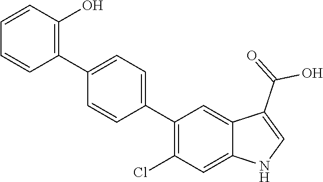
C1=CC(C2=CC=C(C3=C(Cl)C=C4C(=C3)C(C(=O)O)=CN4)C=C2)=C(O)C=C1
